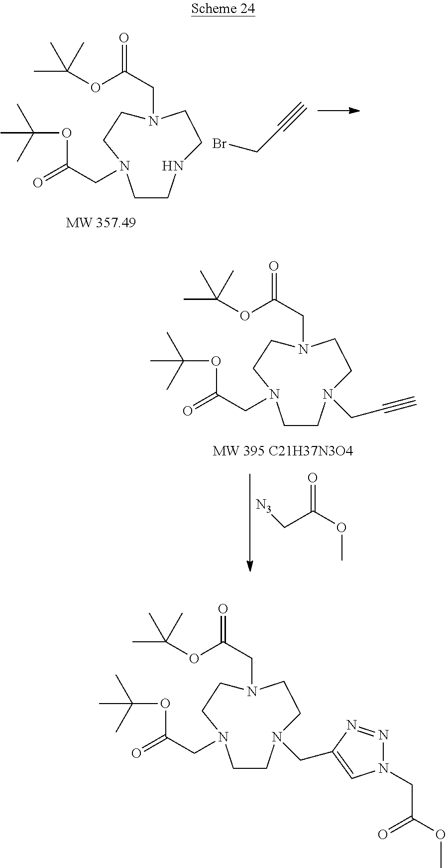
C(C(OC)=O)[N3].N1(CC(=O)OC(C)(C)C)CCN(CC(=O)OC(C)(C)C)CCN(CC#C)CC1.N1(CC(=O)OC(C)(C)C)CCN(CC(=O)OC(C)(C)C)CCNCC1.BrCC#C.N1(CC(=O)OC(C)(C)C)CCN(CC(=O)OC(C)(C)C)CCN(CC2=CN(CC(=O)OC)N=N2)CC1
